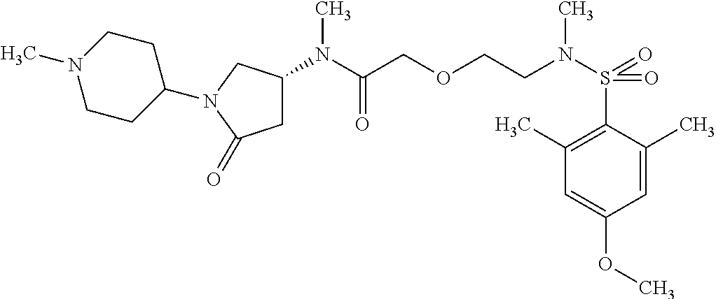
C1=C(OC)C=C(C)C(S(N(C)CCOCC(N(C)C2CC(=O)N(C3CCN(C)CC3)C2)=O)(=O)=O)=C1C
